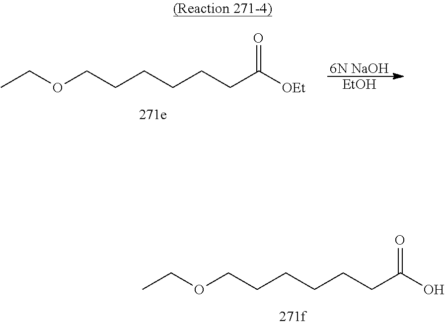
O(CCCCCCC(O)=O)CC.O(CCCCCCC([OEt])=O)CC.[6N NaOH].[EtOH]
